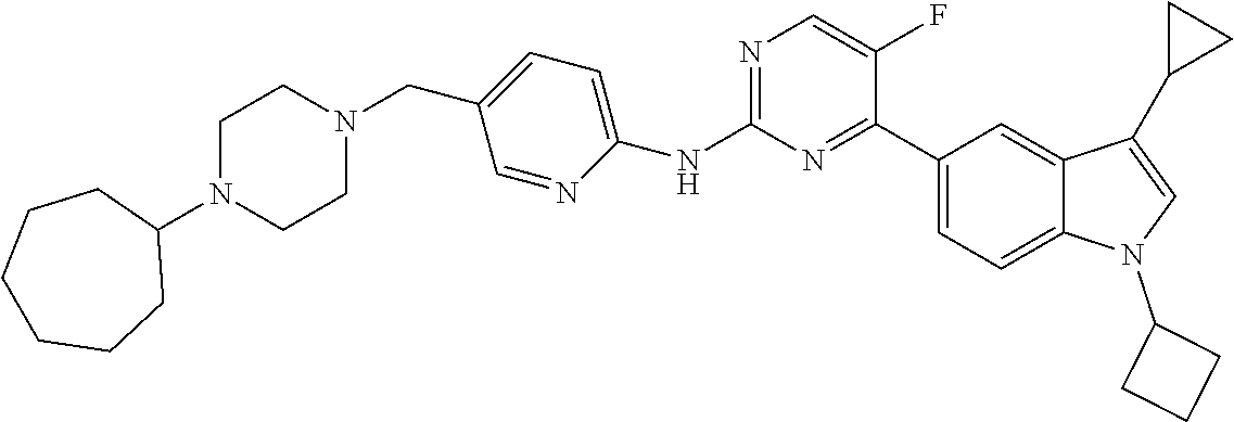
C1(CN2CCN(C3CCCCCC3)CC2)=CC=C(NC2=NC=C(F)C(C3=CC=C4C(=C3)C(C3CC3)=CN4C3CCC3)=N2)N=C1
